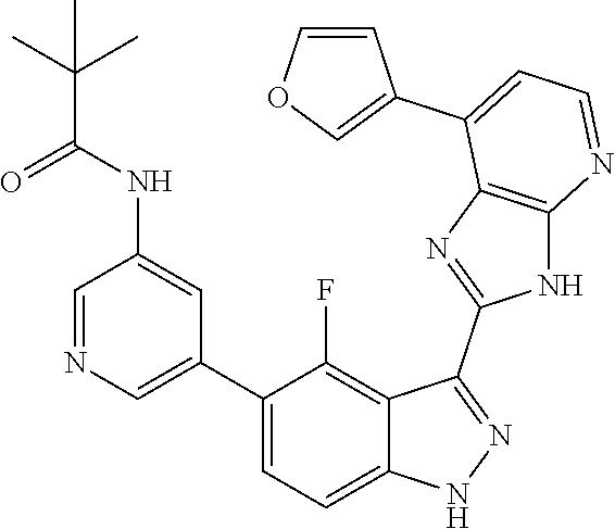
C1=NC=C(C2=CC=C3C(=C2F)C(C2=NC4=C(N2)N=CC=C4C2=COC=C2)=NN3)C=C1NC(C(C)(C)C)=O
